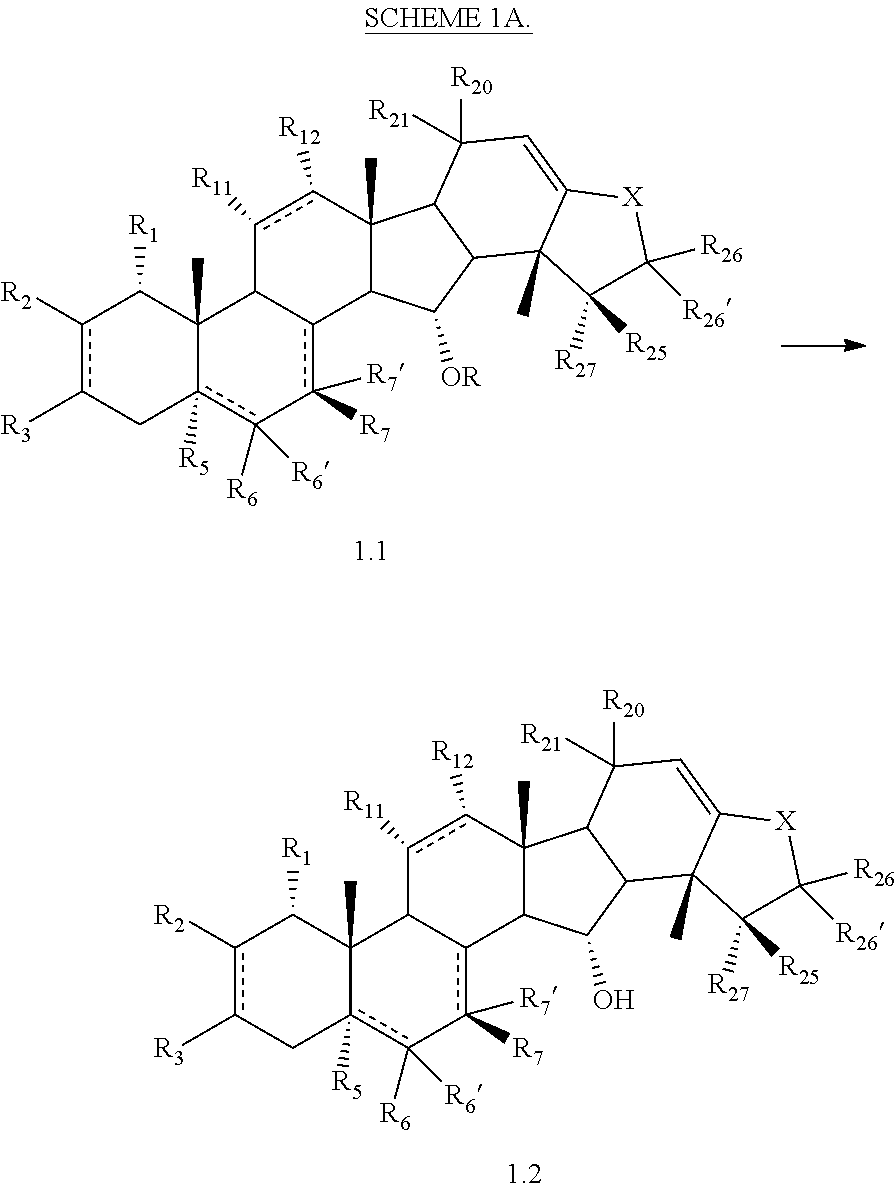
c1([R2])c([R3])Cc2([R5])c([R6])([R6])-c([R7])([R7])c3C(C2(C)C1[R1])c([R11])c([R12])C1(C)C3C([OR])C2C1C([R20])([R21])C=C1C2(C)C([R25])([R27])C([R26])([R26])[X]1.c1([R2])c([R3])Cc2([R5])c([R6])([R6])-c([R7])([R7])c3C(C2(C)C1[R1])c([R11])c([R12])C1(C)C3C(O)C2C1C([R20])([R21])C=C1C2(C)C([R25])([R27])C([R26])([R26])[X]1
